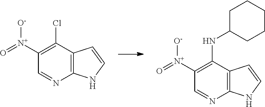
C1([N+]([O-])=O)=C(NC2CCCCC2)C2=C(N=C1)NC=C2.C1([N+]([O-])=O)=C(Cl)C2=C(N=C1)NC=C2
